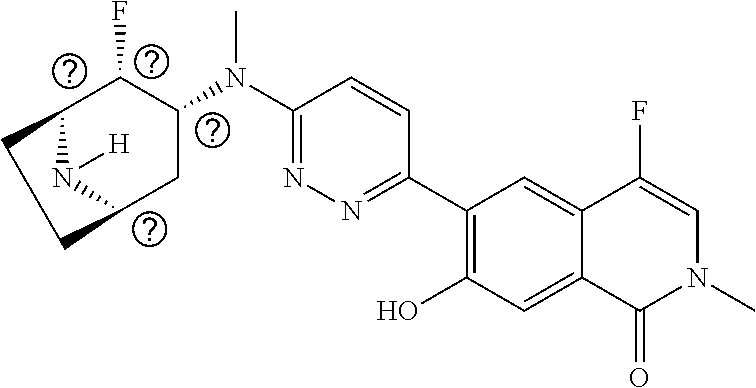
C1(C2=C(O)C=C3C(=C2)C(F)=CN(C)C3=O)=NN=C(N(C2C(F)C3N([H])C(C2)CC3)C)C=C1
